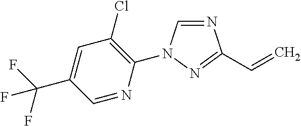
N1=CN(C2=C(Cl)C=C(C(F)(F)F)C=N2)N=C1C=C
